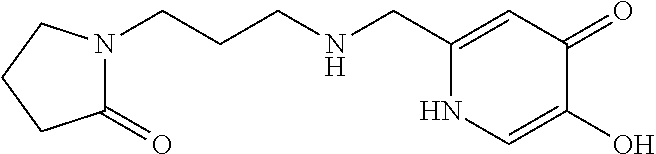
C1(CNCCCN2C(=O)CCC2)=CC(=O)C(O)=CN1
